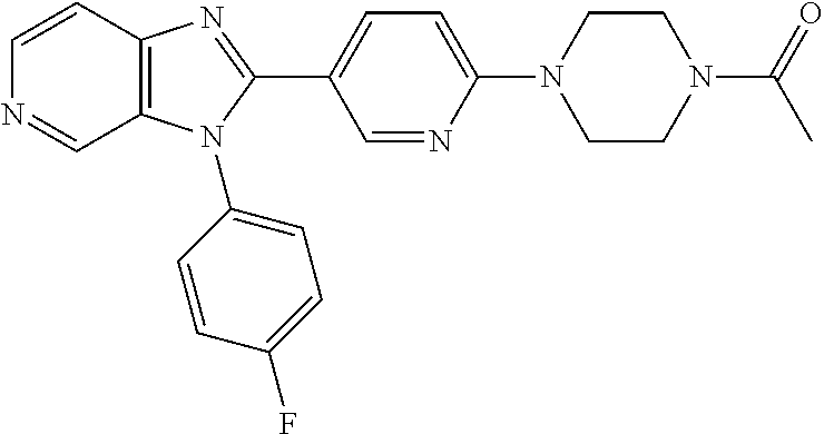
C1=NC(N2CCN(C(=O)C)CC2)=CC=C1C1=NC2=C(N1C1=CC=C(F)C=C1)C=NC=C2
